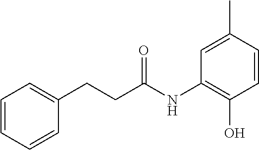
C1=CC=CC(CCC(NC2=C(O)C=CC(C)=C2)=O)=C1
